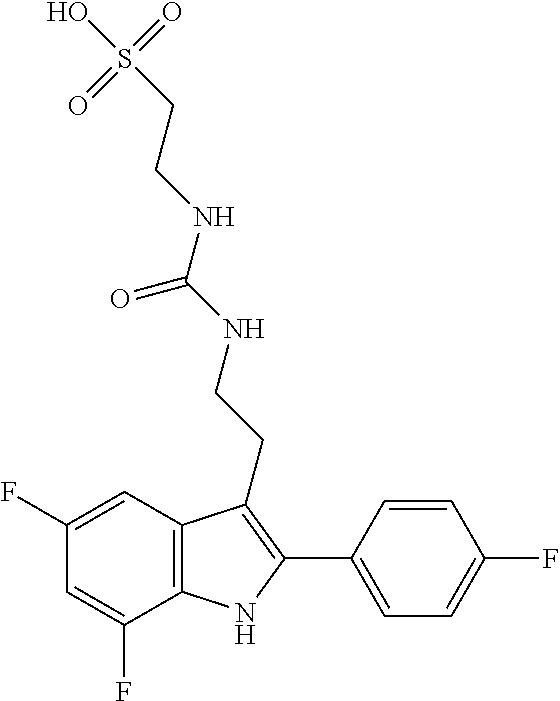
C1=C(F)C2=C(C=C1F)C(CCNC(NCCS(O)(=O)=O)=O)=C(C1=CC=C(F)C=C1)N2
